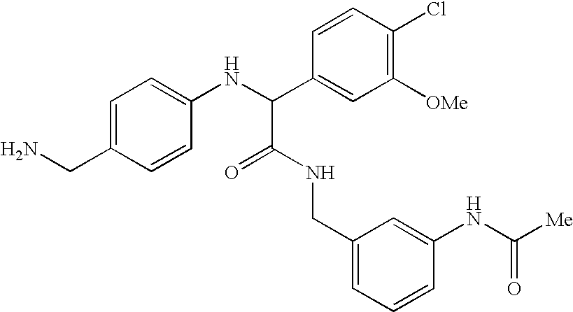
NCC1=CC=C(NC(C2=CC([OMe])=C(Cl)C=C2)C(=O)NCC2=CC=CC(NC([Me])=O)=C2)C=C1
